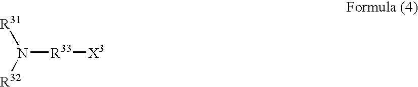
[R31]N([R32])[R33][X3]
